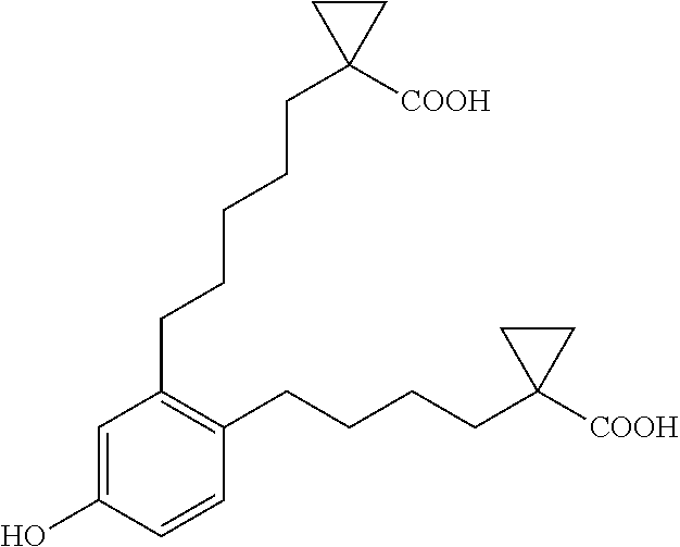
C1=C(O)C=CC(CCCCC2([COOH])CC2)=C1CCCCCC1([COOH])CC1
